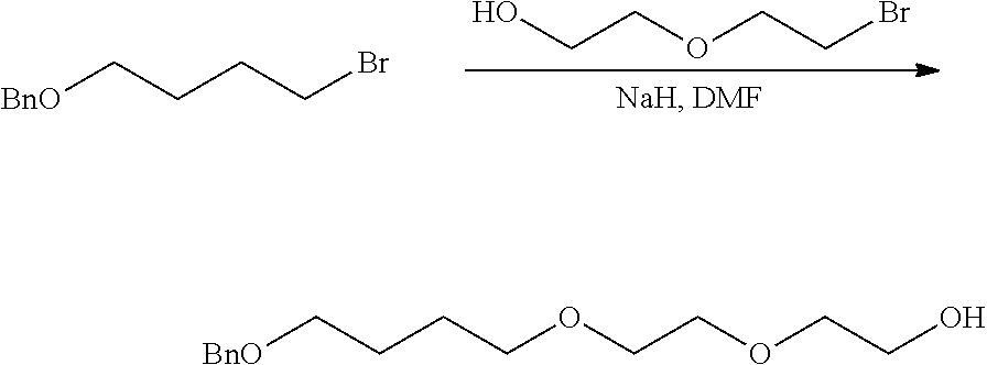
[BnO]CCCCBr.C(COCCBr)O.[BnO]CCCCOCCOCCO
